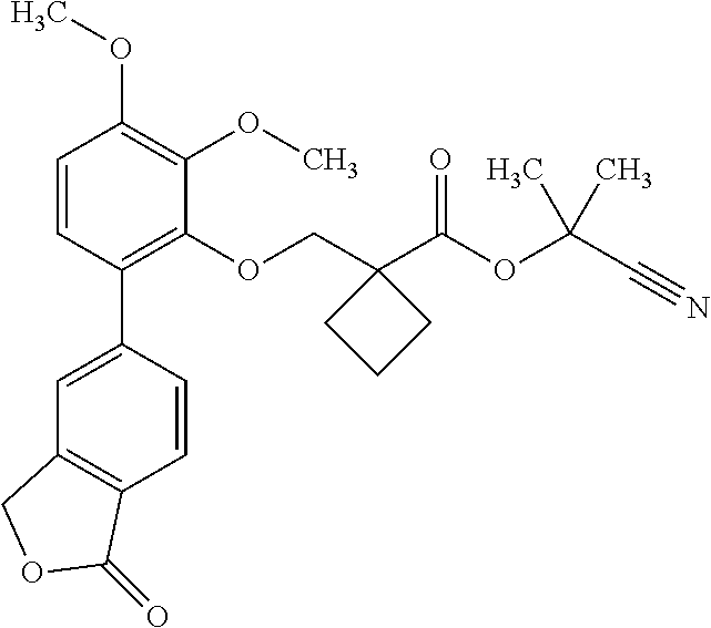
C1=CC(C2=CC3=C(C=C2)C(=O)OC3)=C(OCC2(C(OC(C#N)(C)C)=O)CCC2)C(OC)=C1OC
